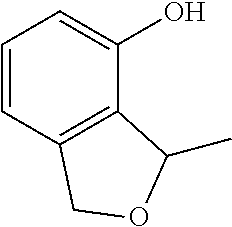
C1=CC2=C(C(O)=C1)C(C)OC2
